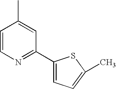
C1=CN=C(C2=CC=C(C)S2)C=C1C
